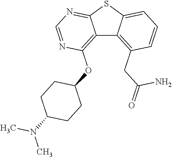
C12=C(OC3CCC(N(C)C)CC3)N=CN=C1SC1=CC=CC(CC(N)=O)=C21
